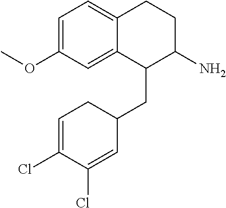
C1=C(OC)C=C2C(=C1)CCC(N)C2CC1CC=C(Cl)C(Cl)=C1
